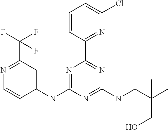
N1=C(NC2=CC(C(F)(F)F)=NC=C2)N=C(NCC(C)(CO)C)N=C1C1=NC(Cl)=CC=C1
